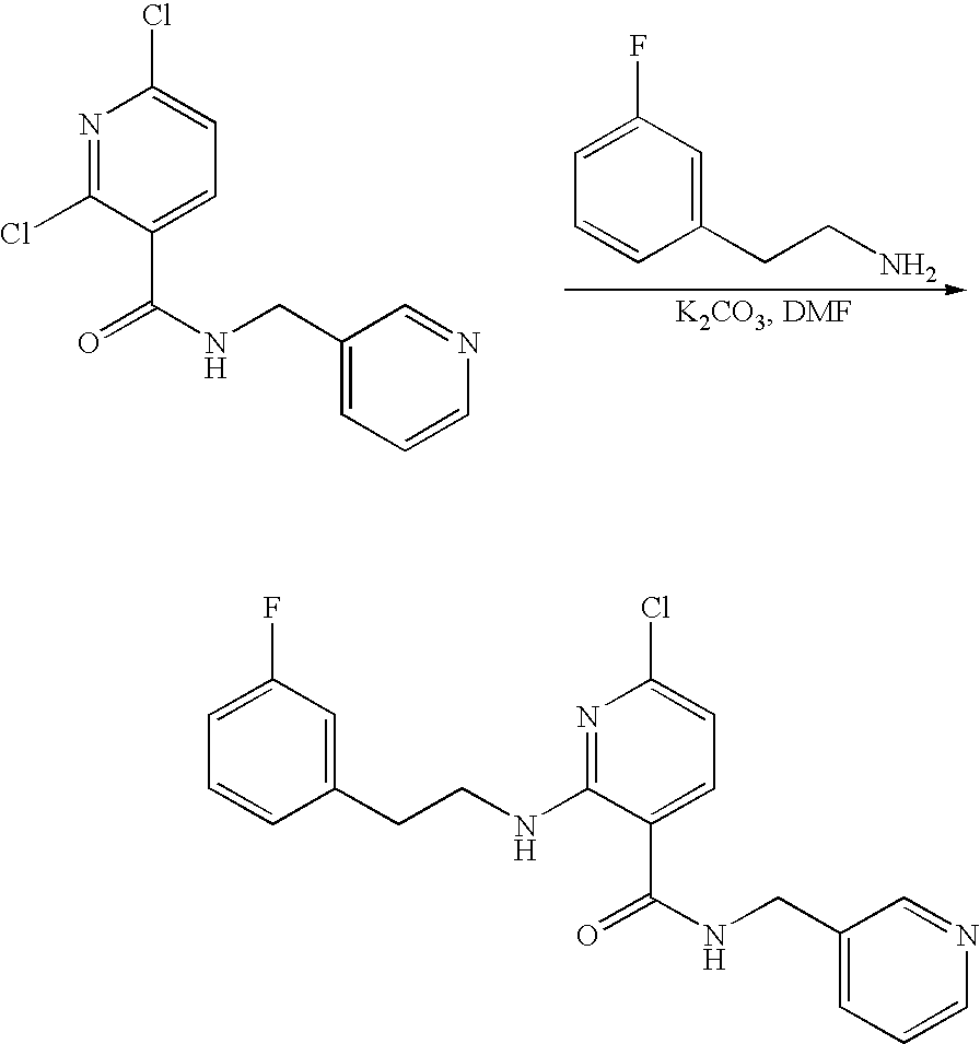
N1=C(Cl)C(C(=O)NCC2=CC=CN=C2)=CC=C1Cl.C1=C(F)C=C(CCN)C=C1.N1=C(NCCC2=CC(F)=CC=C2)C(C(=O)NCC2=CC=CN=C2)=CC=C1Cl
